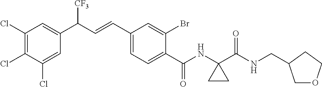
C1(Cl)=C(Cl)C(Cl)=CC(C(C=CC2=CC=C(C(NC3(C(NCC4COCC4)=O)CC3)=O)C(Br)=C2)[CF3])=C1
